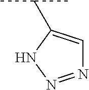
N1=NNC(C(C)C)=C1
